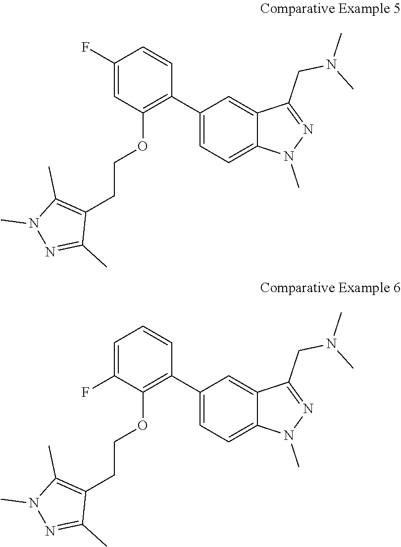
C1(F)=CC(OCCC2=C(C)N(C)N=C2C)=C(C2=CC=C3C(=C2)C(CN(C)C)=NN3C)C=C1.C1=C(F)C(OCCC2=C(C)N(C)N=C2C)=C(C2=CC=C3C(=C2)C(CN(C)C)=NN3C)C=C1
